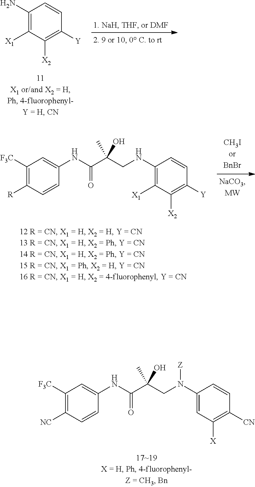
C1(N)=C([X1])C([X2])=C([Y])C=C1.C1([F3C])=C([NC])C=CC(NC(C(CN(C2=CC([X])=C([CN])C=C2)[Z])(C)O)=O)=C1.C1([F3C])=C([R])C=CC(NC(C(CNC2=C([X1])C([X2])=C([Y])C=C2)(C)O)=O)=C1
